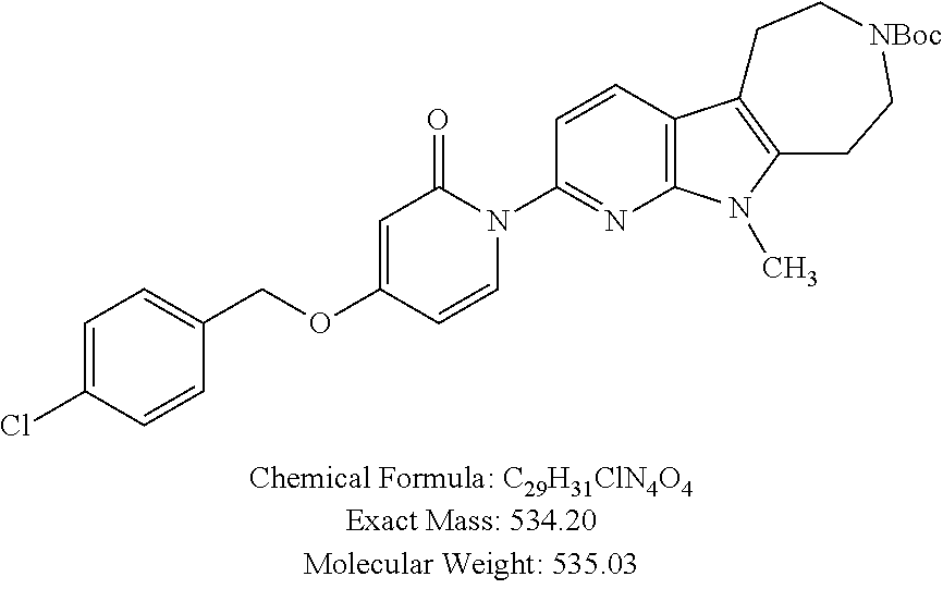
C1=C(Cl)C=CC(COC2=CC(=O)N(C3=NC4=C(C=C3)C3=C(N4C)CC[NBoc]CC3)C=C2)=C1
